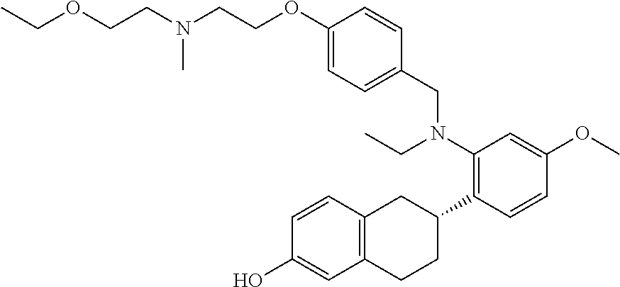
C1(OCCN(CCOCC)C)=CC=C(CN(C2=C(C3CC4=C(CC3)C=C(O)C=C4)C=CC(OC)=C2)CC)C=C1
